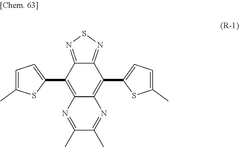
C1(C2=C3C(=C(C4=CC=C(C)S4)C4=NSN=C24)N=C(C)C(C)=N3)=CC=C(C)S1
